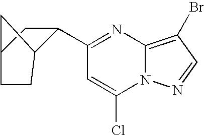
C1(C2=NC3=C(Br)C=NN3C(Cl)=C2)C2CCC(C1)C2
